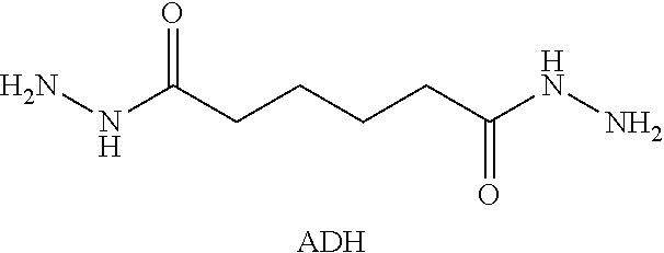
NNC(CCCCC(NN)=O)=O.[ADH]
